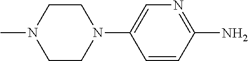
C1CN(C)CCN1C1=CN=C(N)C=C1
